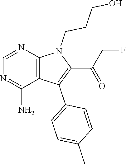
C1(C(CF)=O)=C(C2=CC=C(C)C=C2)C2=C(N1CCCO)N=CN=C2N
